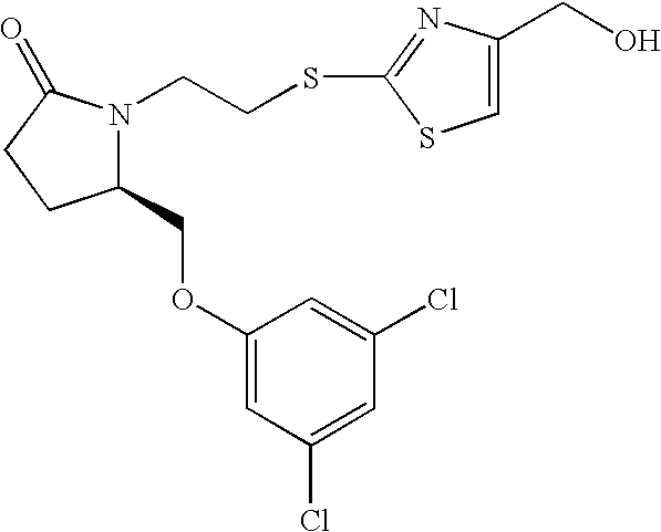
C1(COC2=CC(Cl)=CC(Cl)=C2)N(CCSC2=NC(CO)=CS2)C(=O)CC1
